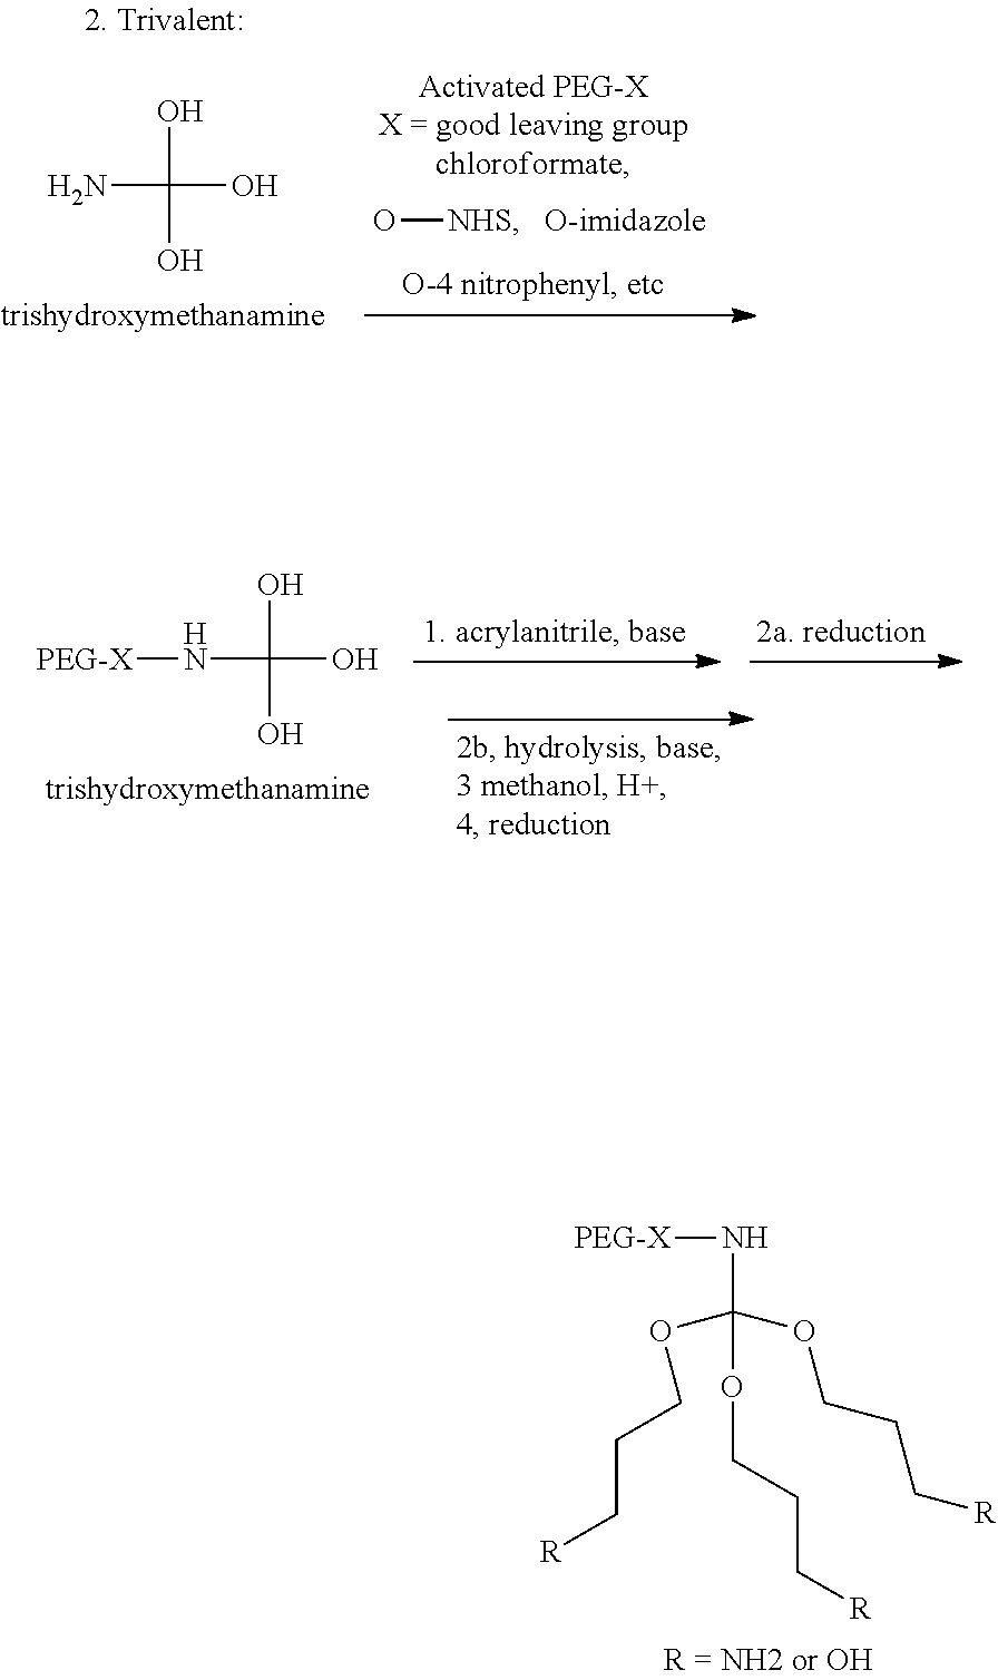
O[NHS].NC(O)(O)O.N(C(O)(O)O)[PEG-X].[PEG-X]NC(OCCC[R])(OCCC[R])OCCC[R]
